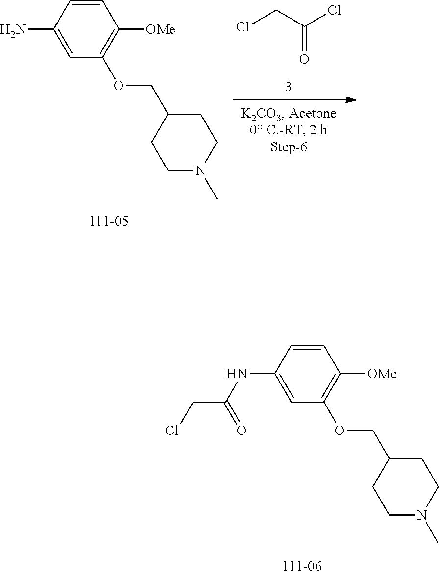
C1=CC(N)=CC(OCC2CCN(C)CC2)=C1[OMe].ClC(CCl)=O.C1=CC(NC(CCl)=O)=CC(OCC2CCN(C)CC2)=C1[OMe]
